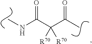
N(C(C(C(C)=O)([R70])[R70])=O)C
